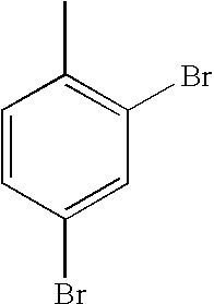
C1=CC(Br)=CC(Br)=C1C
